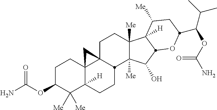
C1C23C4(C([H])(CCC2C2([Me])C([Me])(C1)C1([H])C([Me])CC(C(C(C)C)OC(N)=O)OC1C2O)C([Me])([Me])C(OC(=O)N)CC4)C3
